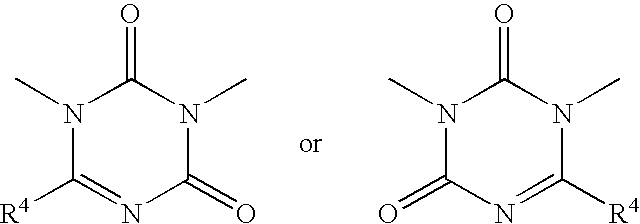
N1(C)C([R4])=NC(=O)N(C)C1=O.N1(C)C(=O)N=C([R4])N(C)C1=O
